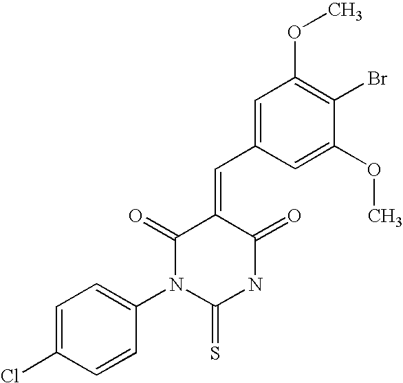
C1=C(C=C2C(=O)N(C3=CC=C(Cl)C=C3)C(=S)NC2=O)C=C(OC)C(Br)=C1OC
